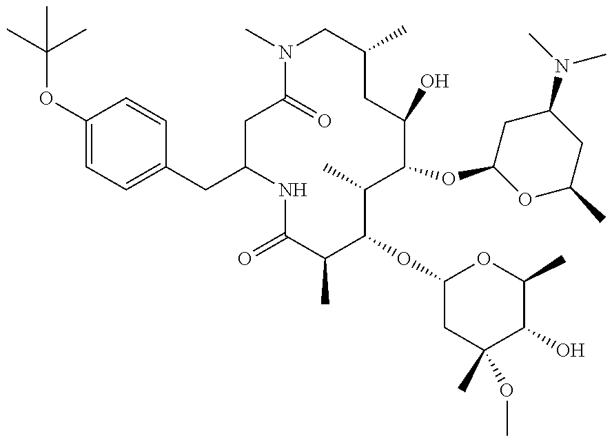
CC(C)(OC1=CC=C(CC2NC(=O)C(C)C(OC3CC(C)(OC)C(O)C(C)O3)C(C)C(OC3OC(C)CC(N(C)C)C3)C(O)CC(C)CN(C)C(=O)C2)C=C1)C
